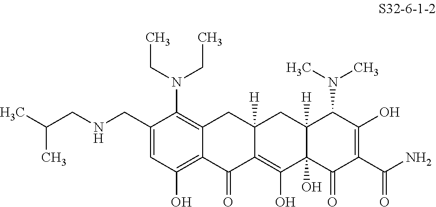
C1(CNCC(C)C)=CC(O)=C2C(=C1N(CC)CC)CC1([H])C(=C(O)C3(O)C([H])(C1)C(N(C)C)C(O)=C(C(N)=O)C3=O)C2=O
